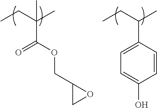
CCC(C)(C(OCC1CO1)=O)C.CCC(C)C1=CC=C(O)C=C1
